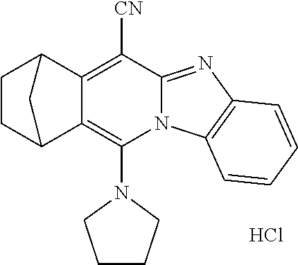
Cl.N1(C2=C3C(=C([CN])C4=NC5=C(N24)C=CC=C5)C2CCC3C2)CCCC1
